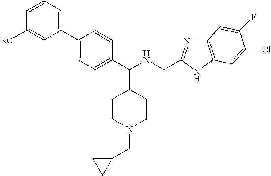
C1=CC=C(C2=CC=C(C(NCC3=NC4=C(N3)C=C(Cl)C(F)=C4)C3CCN(CC4CC4)CC3)C=C2)C=C1[NC]
